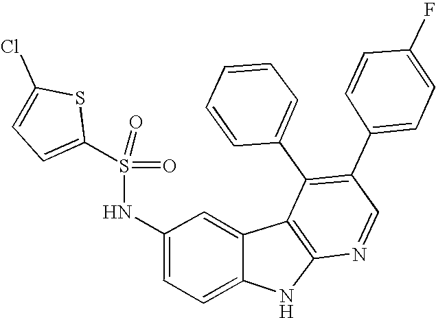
N(C1=CC=C2C(=C1)C1=C(N2)N=CC(C2=CC=C(F)C=C2)=C1C1=CC=CC=C1)S(=O)(=O)C1=CC=C(Cl)S1
